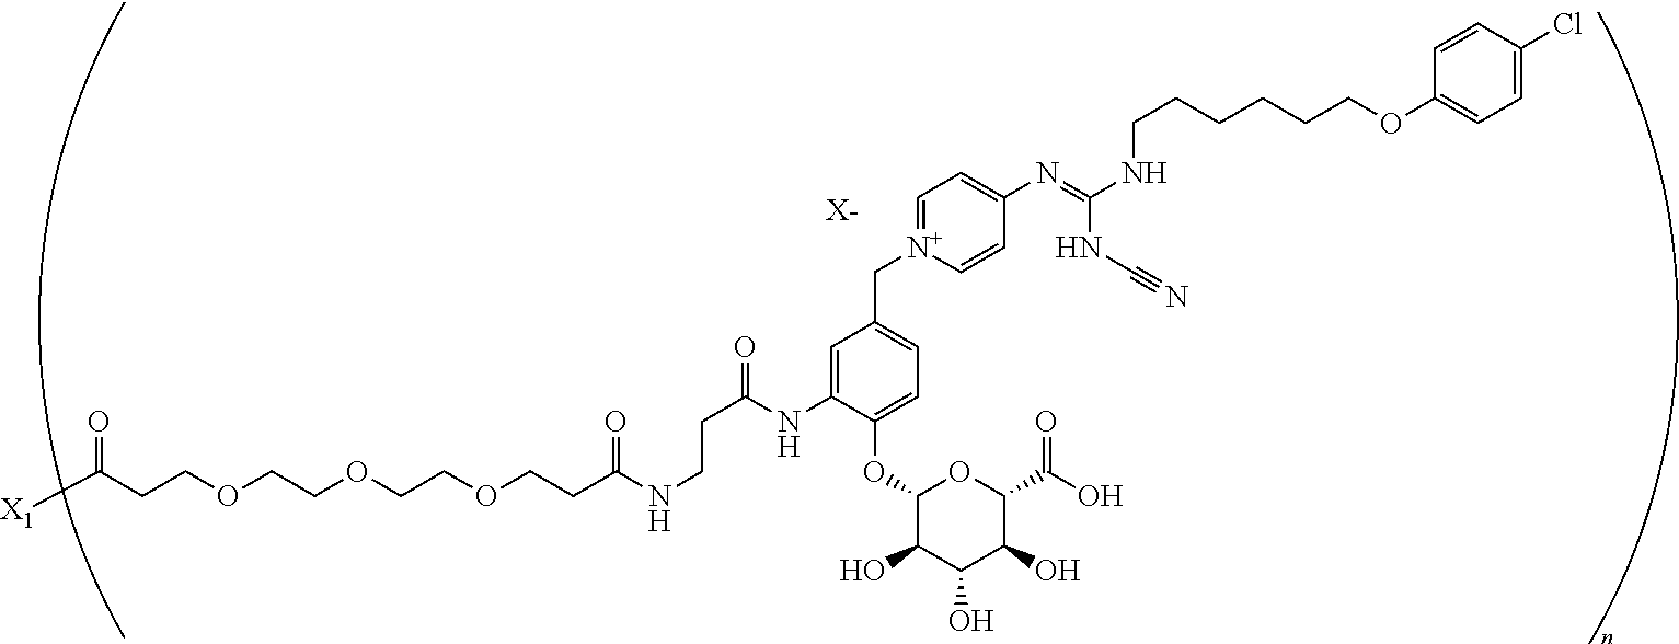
[X-].C(COCCOCCOCCC(NCCC(NC1=CC(C[N+]2=CC=C(N=C(NCCCCCCOC3=CC=C(Cl)C=C3)NC#N)C=C2)=CC=C1OC1C(O)C(O)C(O)C(C(=O)O)O1)=O)=O)C(=O)[X1]
